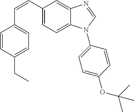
C(=CC1=CC=C2C(=C1)N=CN2C1=CC=C(OC(C)(C)C)C=C1)C1=CC=C(CC)C=C1
